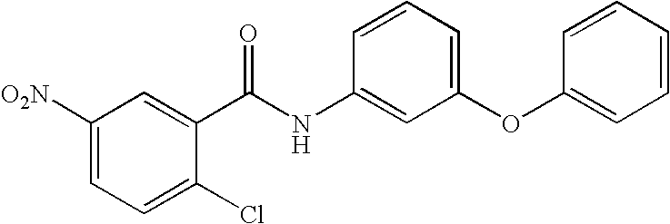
C1([O2N])=CC=C(Cl)C(C(NC2=CC(OC3=CC=CC=C3)=CC=C2)=O)=C1
